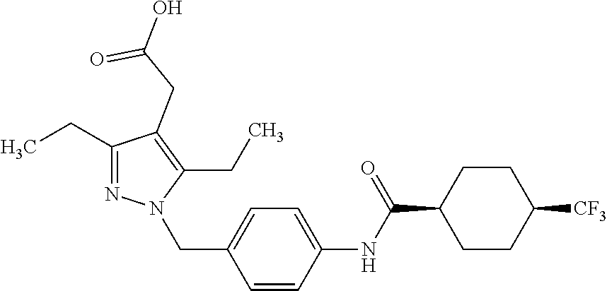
C1(CC)=NN(CC2=CC=C(NC(C3CCC([CF3])CC3)=O)C=C2)C(CC)=C1CC(=O)O
